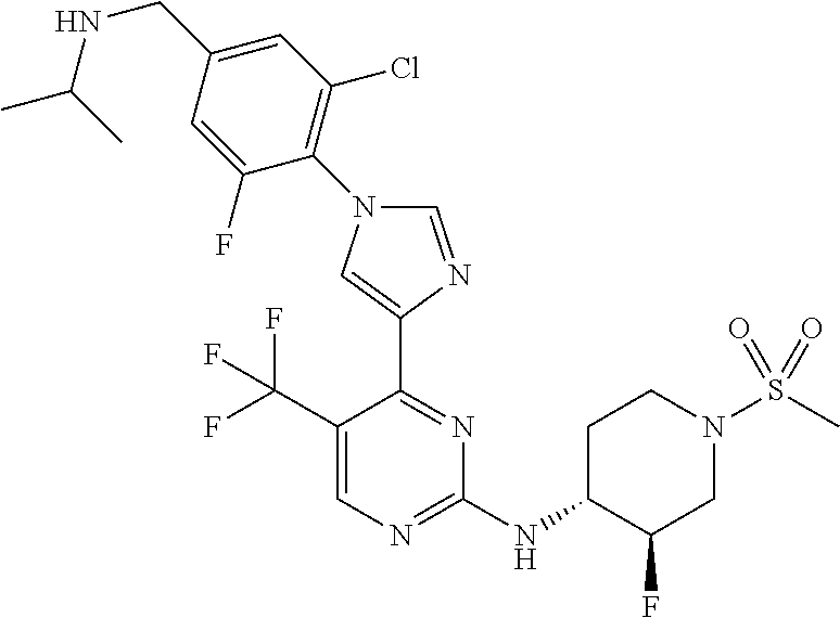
C1=NC(C2=NC(NC3C(F)CN(S(C)(=O)=O)CC3)=NC=C2C(F)(F)F)=CN1C1=C(Cl)C=C(CNC(C)C)C=C1F
